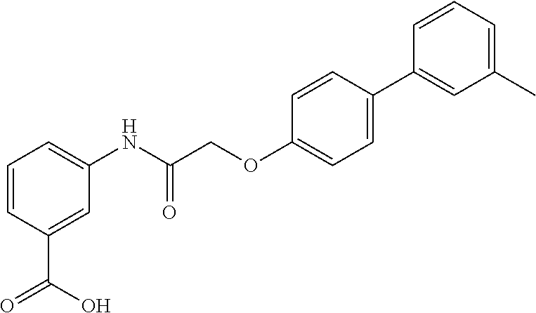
C1=CC(C(O)=O)=CC(NC(COC2=CC=C(C3=CC(C)=CC=C3)C=C2)=O)=C1
